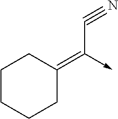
C1CCCC(=C(C#N)->C)C1
